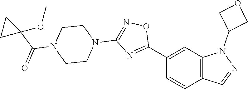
C1(C2=NC(N3CCN(C(=O)C4(OC)CC4)CC3)=NO2)=CC2=C(C=C1)C=NN2C1COC1
